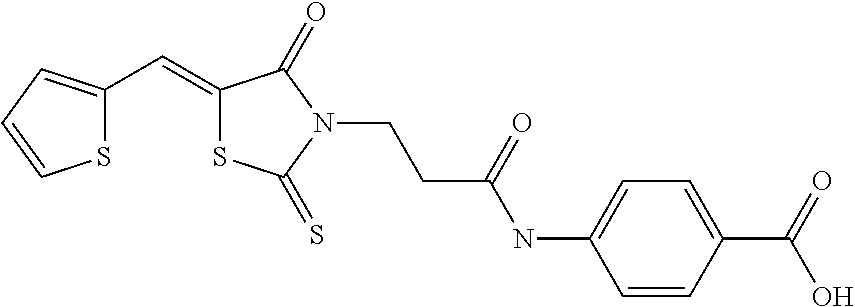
S1C(C=C2SC(=S)N(CCC(NC3=CC=C(C(=O)O)C=C3)=O)C2=O)=CC=C1
